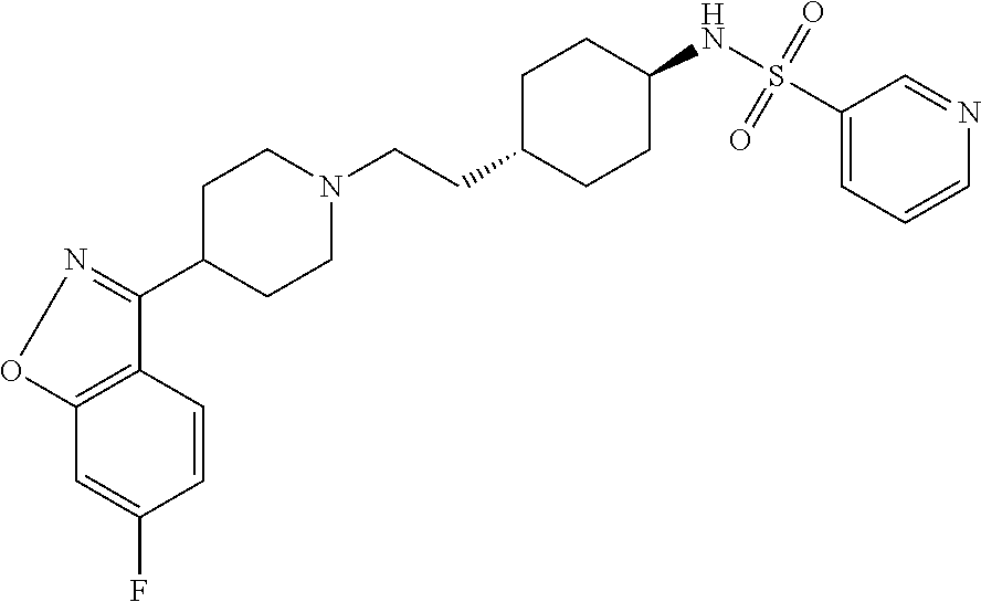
C1=C(F)C=CC2=C1ON=C2C1CCN(CCC2CCC(NS(C3=CC=CN=C3)(=O)=O)CC2)CC1
